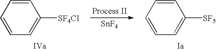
C1=CC=CC=C1[SF4Cl].C1=CC=CC=C1[SF5].[SnF4]
